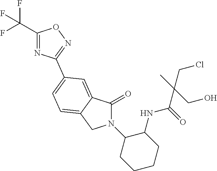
C1(=O)N(C2CCCCC2NC(=O)C(C)(CCl)CO)CC2=CC=C(C3=NOC(C(F)(F)F)=N3)C=C12
